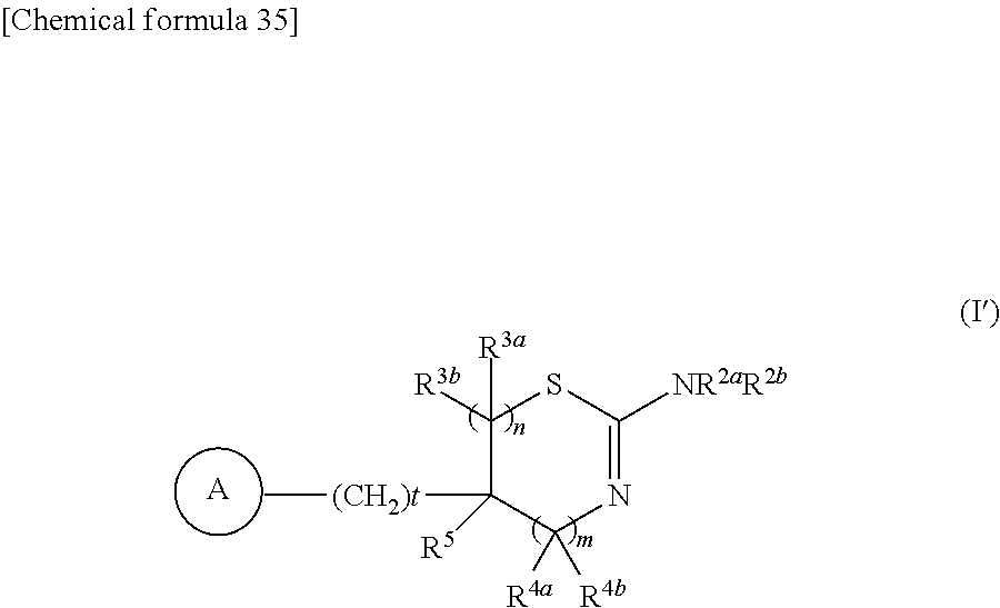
C1([R3b])([R3a])C([R5])([(CH2)t]C)C([R4a])([R4b])N=C([NR2aR2b])S1.[A]
